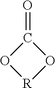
C1(=O)O[R]O1
